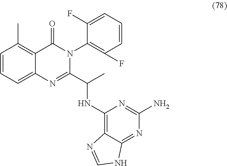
C1=CC=C2C(=C1C)C(=O)N(C1=C(F)C=CC=C1F)C(C(C)NC1=C3C(=NC(N)=N1)NC=N3)=N2
